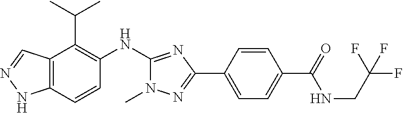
C12=C(C=CC(NC3=NC(C4=CC=C(C(NCC(F)(F)F)=O)C=C4)=NN3C)=C1C(C)C)NN=C2
